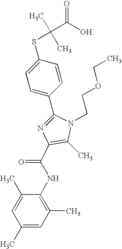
C1(C2=CC=C(SC(C)(C)C(O)=O)C=C2)=NC(C(NC2=C(C)C=C(C)C=C2C)=O)=C(C)N1CCOCC
